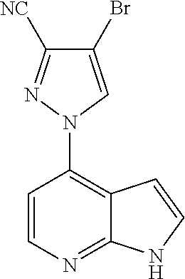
C1=CC(N2N=C([NC])C(Br)=C2)=C2C(=N1)NC=C2
